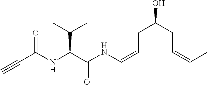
C(C(NC(C(NC=CCC(O)CC=CC)=O)C(C)(C)C)=O)#C
